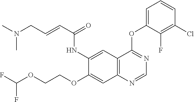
FC(OCCOC1=CC2=C(C=C1NC(C=CCN(C)C)=O)C(OC1=CC=CC(Cl)=C1F)=NC=N2)F
